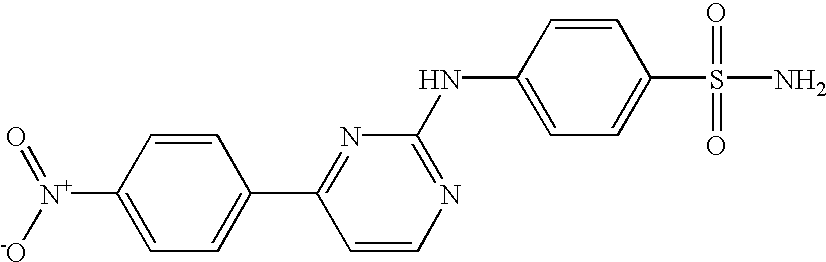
C1=CC([N+](=O)[-O])=CC=C1C1=NC(NC2=CC=C(S(=O)(=O)N)C=C2)=NC=C1
